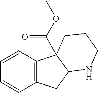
C1=CC2=C(C=C1)CC1C2(C(OC)=O)CCCN1
